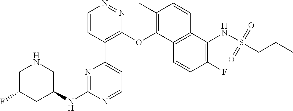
C1C(F)CC(NC2=NC(C3=C(OC4=C(C)C=CC5=C4C=CC(F)=C5NS(=O)(=O)CCC)N=NC=C3)=CC=N2)CN1
